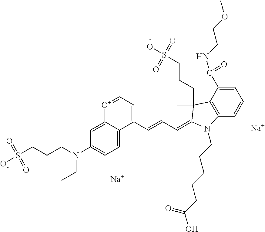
C1(N(CCCS([O-])(=O)=O)CC)=CC=C2C(=C1)[O+]=CC=C2C=CC=C1C(C)(CCCS(O)(=O)=O)C2=C(C=CC=C2C(NCCOC)=O)N1CCCCCC(O)=O.[Na].[Na]
